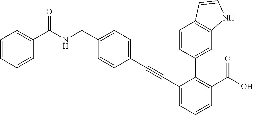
C1(CNC(=O)C2=CC=CC=C2)=CC=C(C#CC2=CC=CC(C(O)=O)=C2C2=CC3=C(C=C2)C=CN3)C=C1
